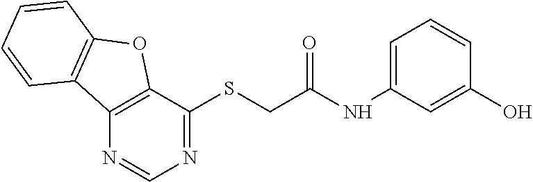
C12=C(C(SCC(NC3=CC=CC(O)=C3)=O)=NC=N1)OC1=C2C=CC=C1
